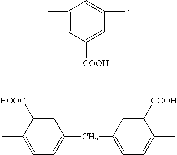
C1(C)=CC([COOH])=CC(C)=C1.C1=C([HOOC])C(C)=CC=C1CC1=CC=C(C)C([COOH])=C1
